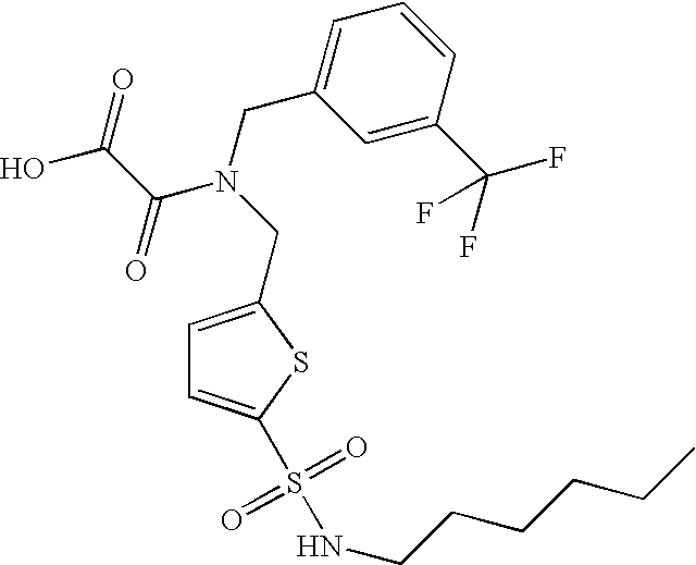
C1=C(CN(CC2=CC=CC(C(F)(F)F)=C2)C(C(O)=O)=O)SC(S(NCCCCCC)(=O)=O)=C1
